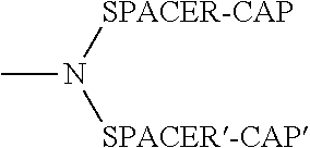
CN([SPACER-CAP])[SPACER-CAP]
